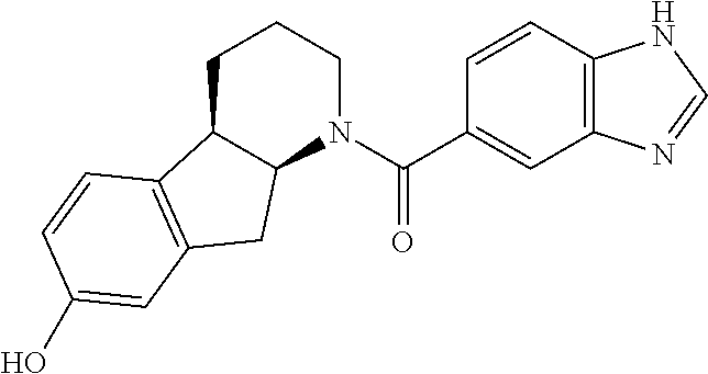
C12C(CCCN1C(C1=CC3=C(C=C1)NC=N3)=O)C1=C(C2)C=C(O)C=C1
